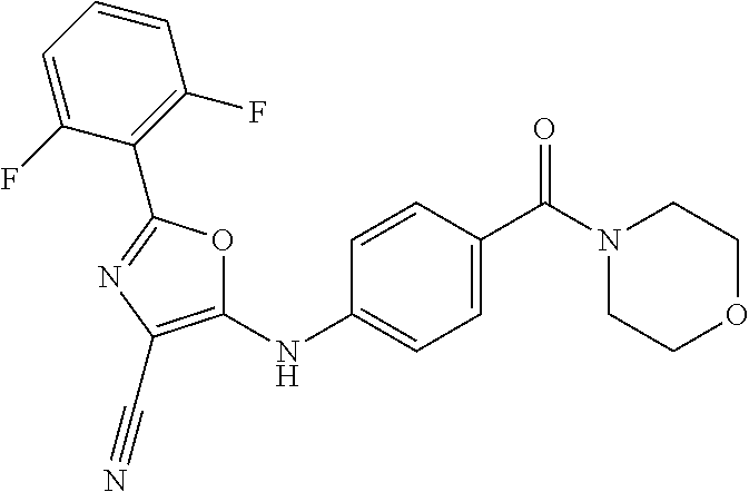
C1=CC=C(F)C(C2=NC(C#N)=C(NC3=CC=C(C(=O)N4CCOCC4)C=C3)O2)=C1F
